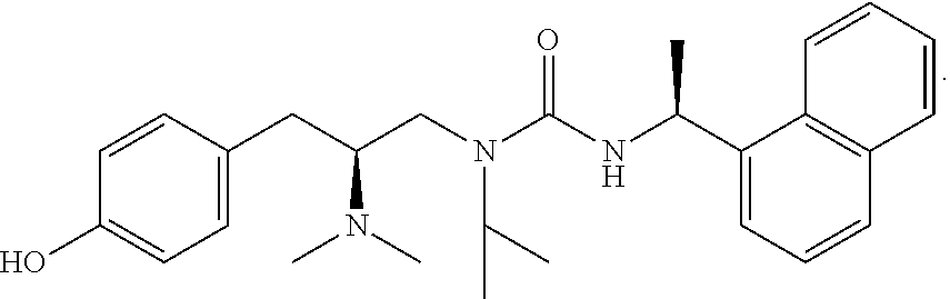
C1=CC(CC(CN(C(NC(C2=CC=CC3=C2C=CC=C3)C)=O)C(C)C)N(C)C)=CC=C1O
